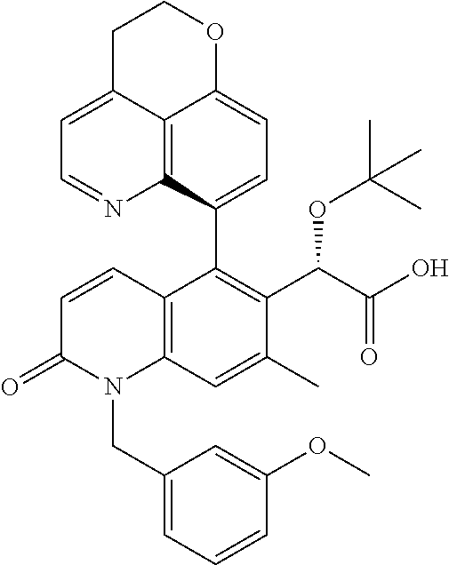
C12=C3C(C4=C(C(C(O)=O)OC(C)(C)C)C(C)=CC5=C4C=CC(=O)N5CC4=CC=CC(OC)=C4)=CC=C1OCCC2=CC=N3
